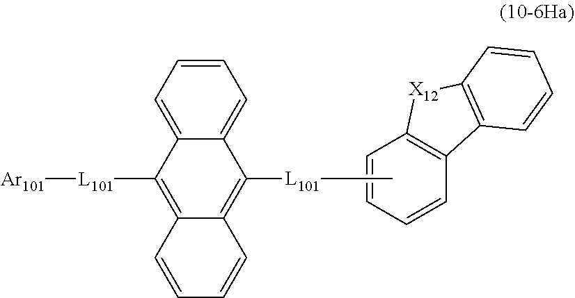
C1=CC=CC2=C1[X12]C1=C2C=CC=C1.C12=CC=CC=C1C([L101]C)=C1C(=C2[L101][Ar101])C=CC=C1
